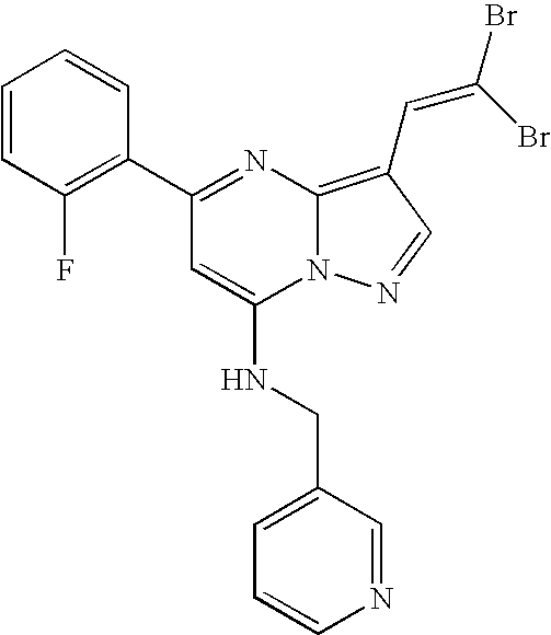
N12C(=C(C=C(Br)Br)C=N1)N=C(C1=C(F)C=CC=C1)C=C2NCC1=CC=CN=C1
